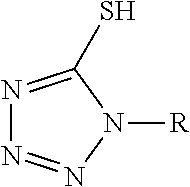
N1=C(S)N([R])N=N1
